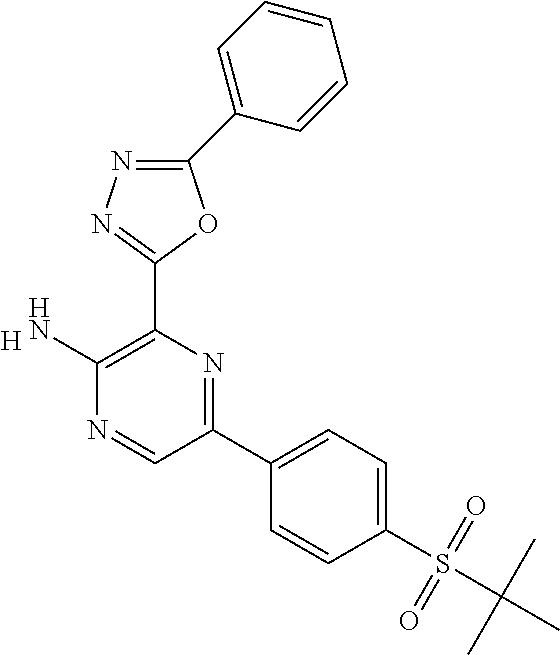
[H].C1(N)=C(C2=NN=C(C3=CC=CC=C3)O2)N=C(C2=CC=C(S(C(C)(C)C)(=O)=O)C=C2)C=N1
